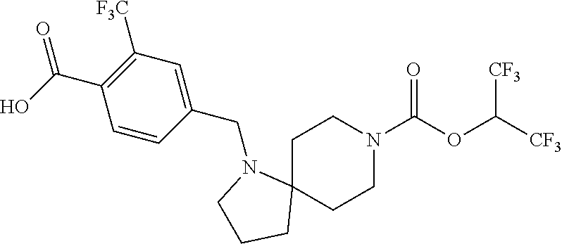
C1C2(CCN(C(OC([CF3])[CF3])=O)C1)N(CC1=CC([F3C])=C(C(O)=O)C=C1)CCC2
